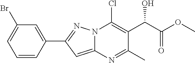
C1(Br)=CC=CC(C2=NN3C(=C2)N=C(C)C(C(C(OC)=O)O)=C3Cl)=C1
